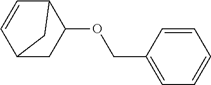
C1=CC(COC2C3C=CC(C3)C2)=CC=C1
